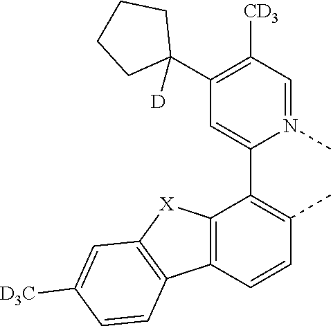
C12=C(C=CC(C)=C1C1=CC(C3([D])CCCC3)=C([CD3])C=N1C)C1=C([X]2)C=C([D3C])C=C1
